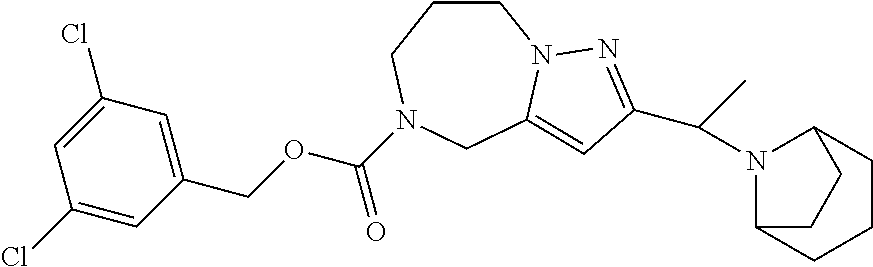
C1CCN(C(=O)OCC2=CC(Cl)=CC(Cl)=C2)CC2=CC(C(C)N3C4CCCC3CC4)=NN12
